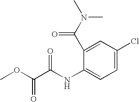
C1=C(Cl)C=C(C(N(C)C)=O)C(NC(C(OC)=O)=O)=C1
